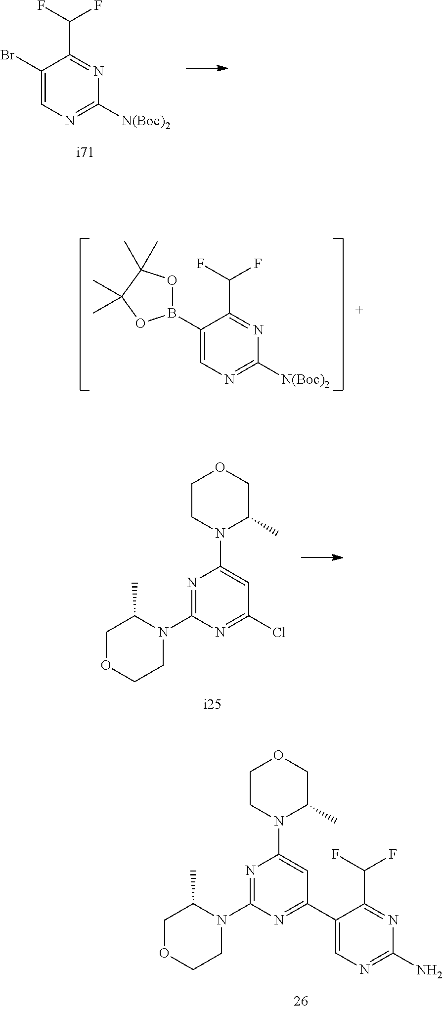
C1(Br)=CN=C([N(Boc)2])N=C1C(F)F.C1(B2OC(C)(C)C(C)(C)O2)=CN=C([N(Boc)2])N=C1C(F)F.C1OCCN(C2=NC(N3C(C)COCC3)=CC(C3=CN=C(N)N=C3C(F)F)=N2)C1C.C1OCCN(C2=NC(N3C(C)COCC3)=CC(Cl)=N2)C1C
